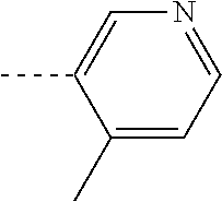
C1(C)=CN=CC=C1C
